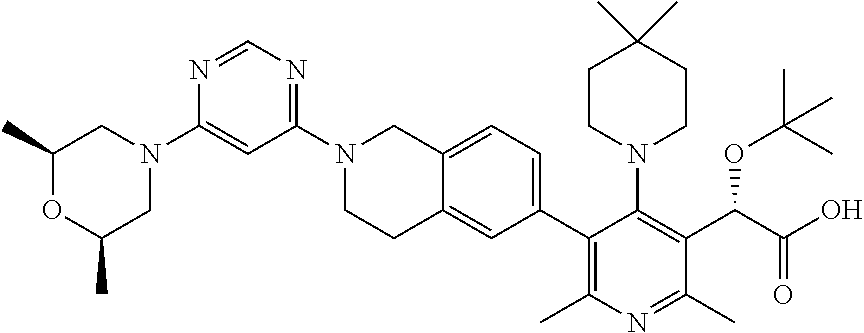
N1=CN=C(N2CCC3=CC(C4=C(C)N=C(C)C(C(OC(C)(C)C)C(=O)O)=C4N4CCC(C)(C)CC4)=CC=C3C2)C=C1N1CC(C)OC(C)C1
